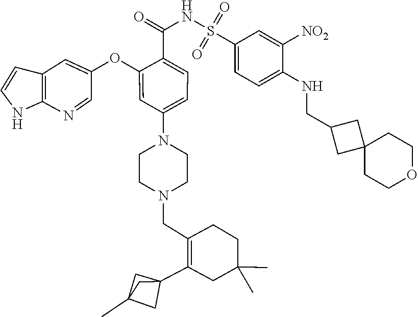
C12=C(N=CC(OC3=CC(N4CCN(CC5=C(C67CC(C)(C6)C7)CC(C)(C)CC5)CC4)=CC=C3C(=O)NS(=O)(=O)C3=CC=C(NCC4CC5(C4)CCOCC5)C([NO2])=C3)=C1)NC=C2
